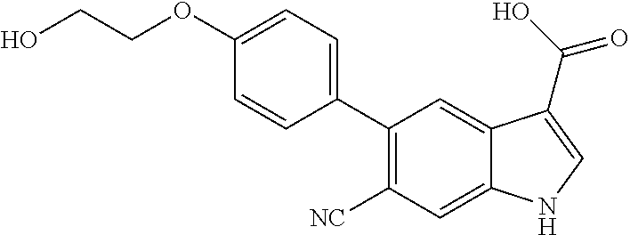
C(COC1=CC=C(C2=C([NC])C=C3C(=C2)C(C(O)=O)=CN3)C=C1)O
